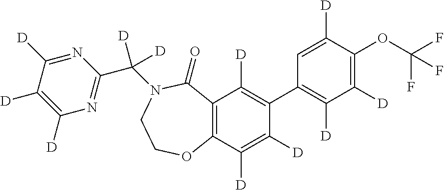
C12=C(C([D])=C([D])C(C3=C([D])C([D])=C(OC(F)(F)F)C([D])=C3)=C1[D])OCCN(C(C1=NC([D])=C([D])C([D])=N1)([D])[D])C2=O
